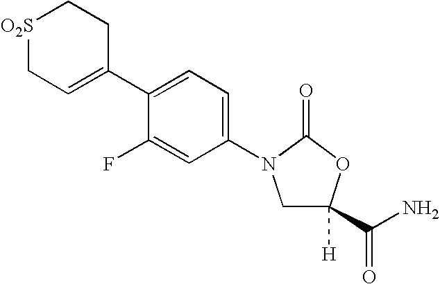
C1C=C(C2=CC=C(N3CC(C(N)=O)([H])OC3=O)C=C2F)CC[O2S]1
